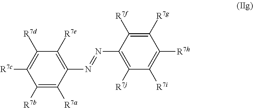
C1([R7b])=C([R7a])C(N=NC2=C([R7j])C([R7i])=C([R7h])C([R7g])=C2[R7f])=C([R7e])C([R7d])=C1[R7c]
